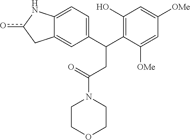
C1(C(C2=C(O)C=C([OMe])C=C2[OMe])CC(N2CCOCC2)=O)=CC=C2C(=C1)Cc(o)N2
